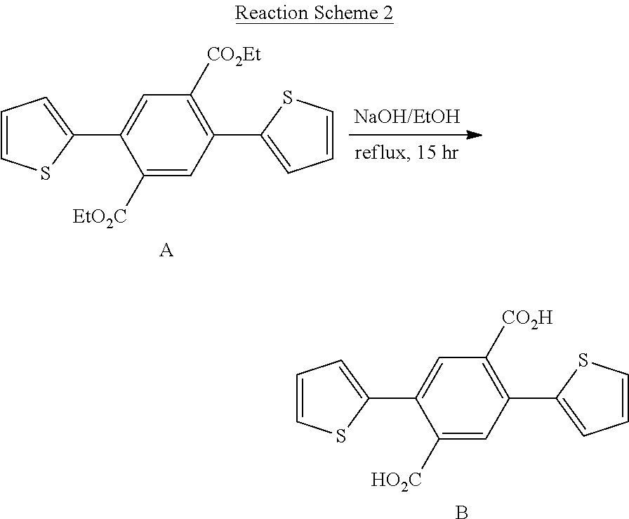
C1([EtO2C])=CC(C2=CC=CS2)=C([CO2Et])C=C1C1=CC=CS1.[A].C1([HO2C])=CC(C2=CC=CS2)=C([CO2H])C=C1C1=CC=CS1.B
